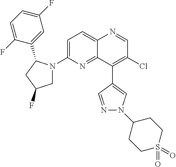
C12=CC=C(N3CC(F)CC3C3=CC(F)=CC=C3F)N=C1C(C1=CN(C3CCS(=O)(=O)CC3)N=C1)=C(Cl)C=N2
